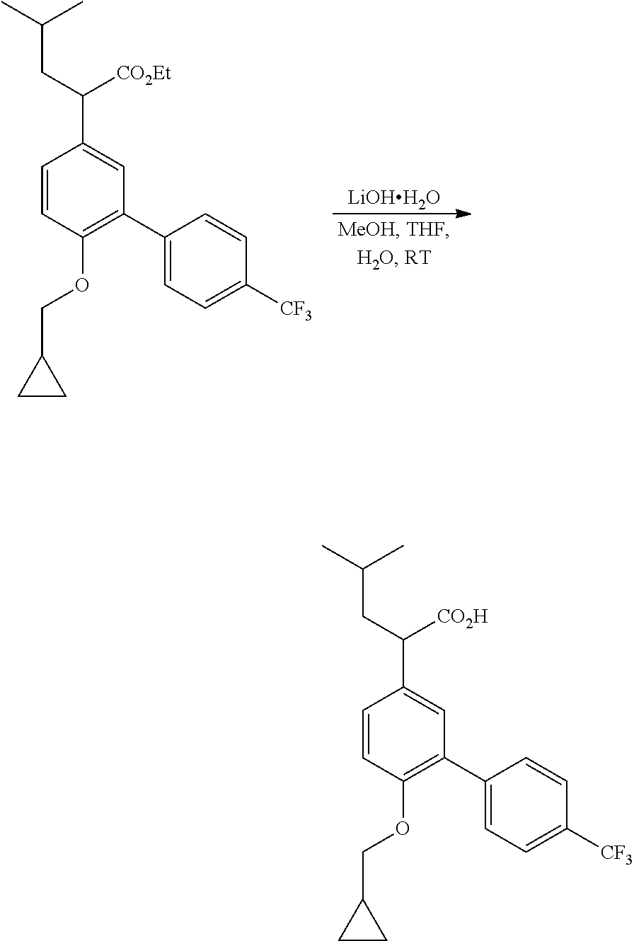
[LiOHH2O].C1=CC(OCC2CC2)=C(C2=CC=C([CF3])C=C2)C=C1C(CC(C)C)[CO2Et].C1=CC(OCC2CC2)=C(C2=CC=C([CF3])C=C2)C=C1C(CC(C)C)[CO2H]
